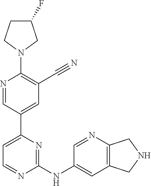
C1(F)CCN(C2=C(C#N)C=C(C3=CC=NC(NC4=CC5=C(N=C4)CNC5)=N3)C=N2)C1
